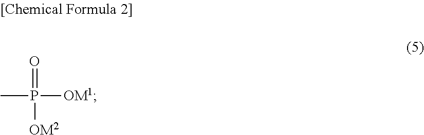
CP([OM1])(=O)[OM2]
